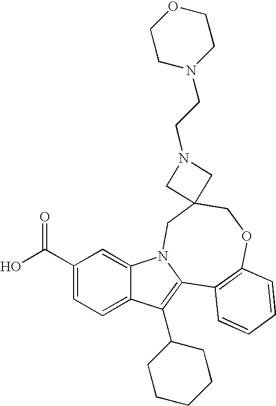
C1(C(O)=O)=CC=C2C(=C1)N1C(=C2C2CCCCC2)C2=C(OCC3(C1)CN(CCN1CCOCC1)C3)C=CC=C2
